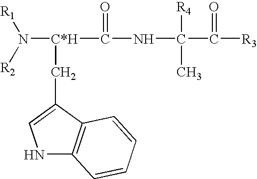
[R1]N([R2])[C*H](C(=O)NC(C([R3])=O)([R4])C)CC1=CNC2=C1C=CC=C2
